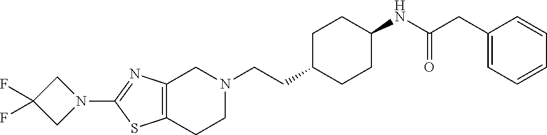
C12=C(CCN(CCC3CCC(NC(CC4=CC=CC=C4)=O)CC3)C1)SC(N1CC(F)(F)C1)=N2
